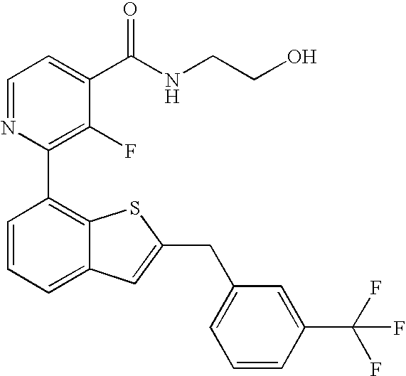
N1=CC=C(C(NCCO)=O)C(F)=C1C1=C2C(=CC=C1)C=C(CC1=CC=CC(C(F)(F)F)=C1)S2
